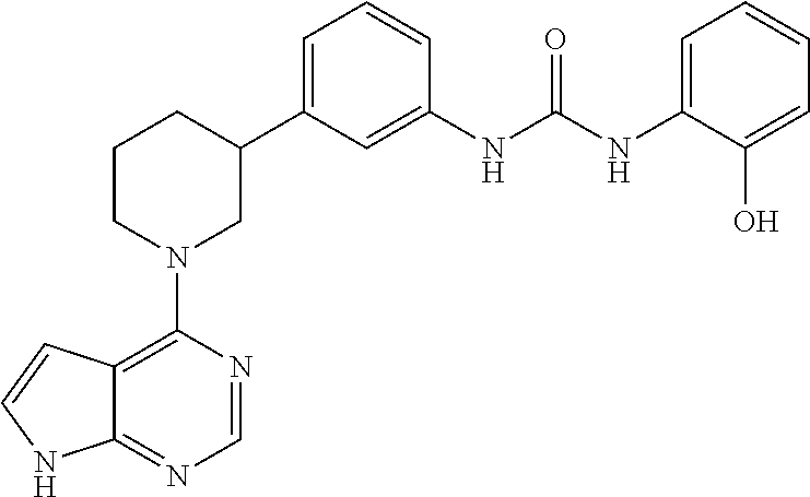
C12=C(N3CC(C4=CC=CC(NC(NC5=CC=CC=C5O)=O)=C4)CCC3)N=CN=C1NC=C2
